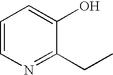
C1=CN=C(CC)C(O)=C1
